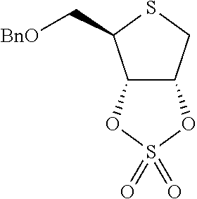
C12C(OS(=O)(=O)O1)C(C[BnO])SC2
